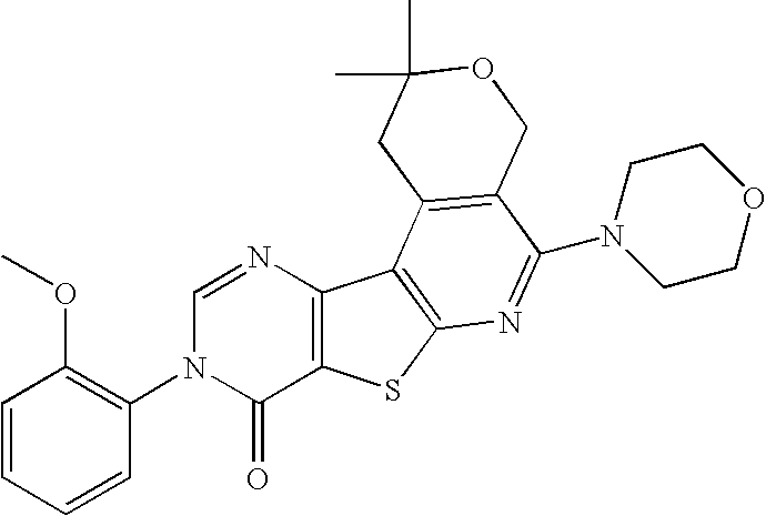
C12=C(SC3=C1C1=C(C(N4CCOCC4)=N3)COC(C)(C)C1)C(=O)N(C1=C(OC)C=CC=C1)C=N2
